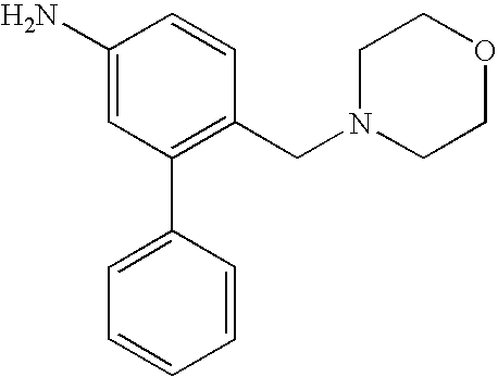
C1(N)=CC(C2=CC=CC=C2)=C(CN2CCOCC2)C=C1
